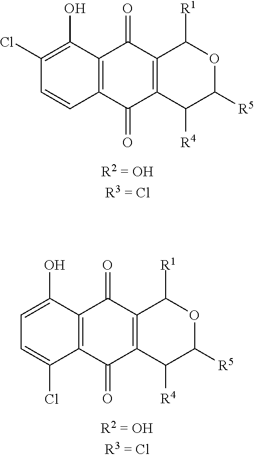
C12=C(C(=O)C3=C(C1=O)C([R1])OC([R5])C3[R4])C=CC(Cl)=C2O.C12=C(C(=O)C3=C(C1=O)C([R1])OC([R5])C3[R4])C(Cl)=CC=C2O
